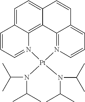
C1=C2C3=C4C(=C1)C=CC1=CC=CN(=C41)[Pt](N(C(C)C)C(C)C)(N(C(C)C)C(C)C)N3=CC=C2
